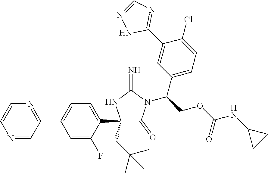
C1(C2=CC=C(C3=NC=CN=C3)C=C2F)(CC(C)(C)C)C(=O)N(C(COC(NC2CC2)=O)C2=CC=C(Cl)C(C3=NC=NN3)=C2)C(=N)N1
